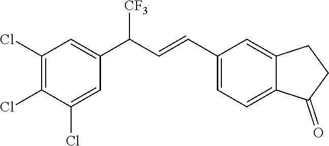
C1(C=CC(C2=CC(Cl)=C(Cl)C(Cl)=C2)[CF3])=CC=C2C(=C1)CCC2=O
